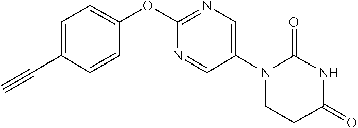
C1(OC2=NC=C(N3CCC(=O)NC3=O)C=N2)=CC=C(C#C)C=C1
